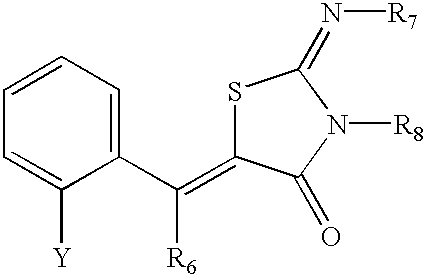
S1C(=C(C2=CC=CC=C2[Y])[R6])C(=O)N([R8])C1=N[R7]
